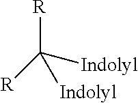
[R]C([R])([Indolyl])[Indolyl]
